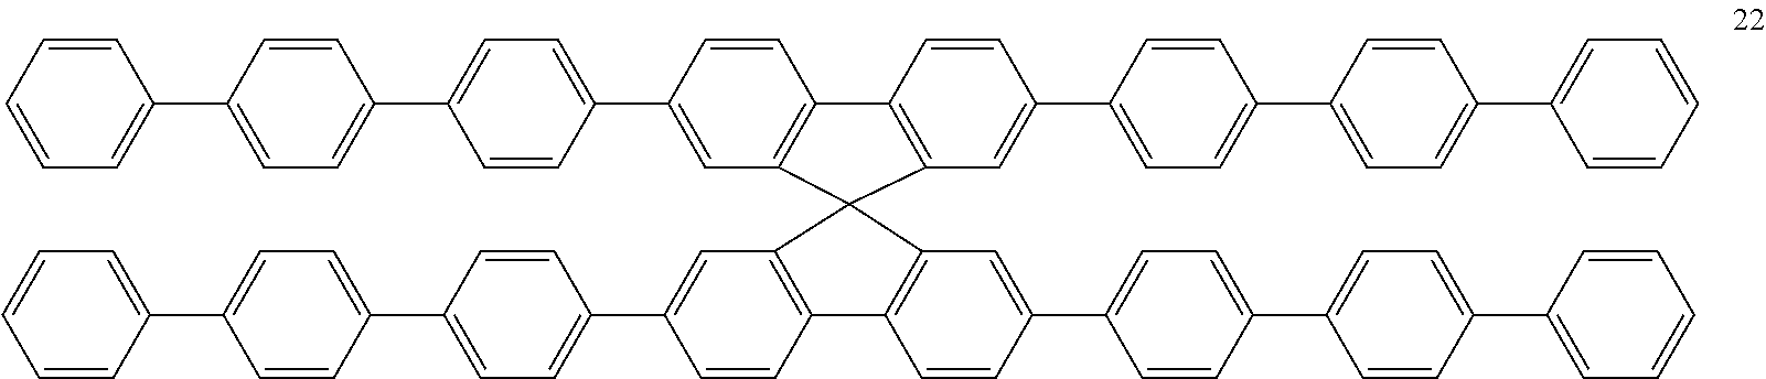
C1=CC=CC=C1C1=CC=C(C2=CC=C(C3=CC4=C(C=C3)C3=C(C=C(C5=CC=C(C6=CC=C(C7=CC=CC=C7)C=C6)C=C5)C=C3)C43C4=C(C=CC(C5=CC=C(C6=CC=C(C7=CC=CC=C7)C=C6)C=C5)=C4)C4=C3C=C(C3=CC=C(C5=CC=C(C6=CC=CC=C6)C=C5)C=C3)C=C4)C=C2)C=C1
